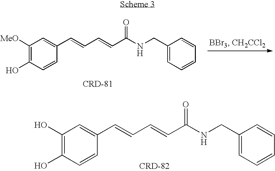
C1([MeO])=C(O)C=CC(C=CC=CC(NCC2=CC=CC=C2)=O)=C1.C1(O)=C(O)C=CC(C=CC=CC(NCC2=CC=CC=C2)=O)=C1
